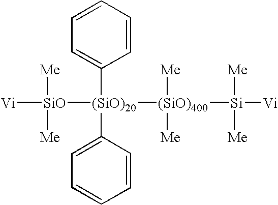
[Vi][SiO]([Me])([Me])[(SiO)20]([(SiO)400]([Si]([Vi])([Me])[Me])([Me])[Me])(C1=CC=CC=C1)C1=CC=CC=C1
